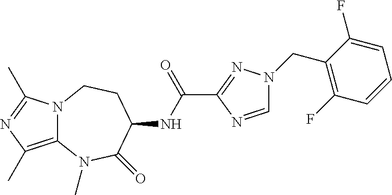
N12C(=C(C)N=C1C)N(C)C(=O)C(NC(C1=NN(CC3=C(F)C=CC=C3F)C=N1)=O)CC2
